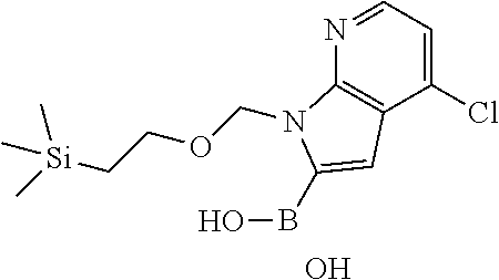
C1(Cl)=CC=NC2=C1C=C(BO)N2COCC[Si](C)(C)C.O
